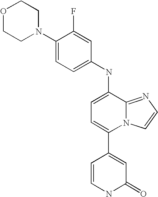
C1(NC2=CC=C(C3=CC(=O)NC=C3)N3C2=NC=C3)=CC=C(N2CCOCC2)C(F)=C1
